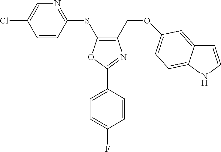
C1(COC2=CC=C3C(=C2)C=CN3)=C(SC2=NC=C(Cl)C=C2)OC(C2=CC=C(F)C=C2)=N1
